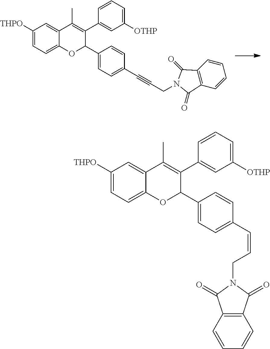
C1([THPO])=CC=C2C(=C1)C(C)=C(C1=CC([OTHP])=CC=C1)C(C1=CC=C(C#CCN3C(=O)C4=C(C=CC=C4)C3=O)C=C1)O2.C1([THPO])=CC=C2C(=C1)C(C)=C(C1=CC([OTHP])=CC=C1)C(C1=CC=C(C=CCN3C(=O)C4=C(C=CC=C4)C3=O)C=C1)O2
